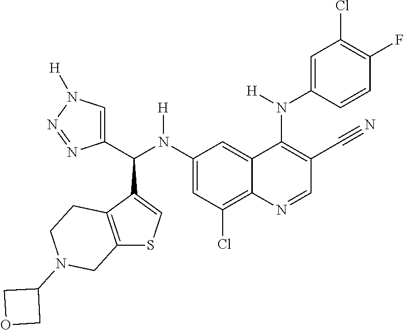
C1(N(C(C2=CN([H])N=N2)C2=CSC3=C2CCN(C2COC2)C3)[H])=CC(Cl)=C2C(=C1)C(N([H])C1=CC(Cl)=C(F)C=C1)=C(C#N)C=N2
